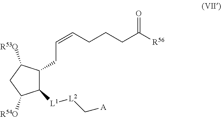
C1([L1][L2]C[A])C(CC=CCCCC([R56])=O)C([R53O])CC1[R54O]
